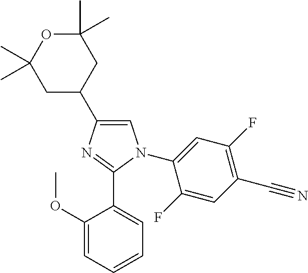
C1(C)(C)OC(C)(C)CC(C2=CN(C3=CC(F)=C(C#N)C=C3F)C(C3=CC=CC=C3OC)=N2)C1
